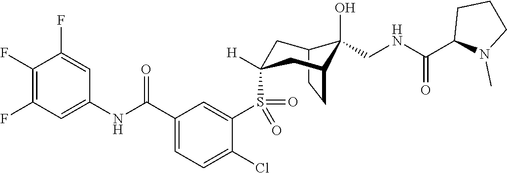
C12CCC(CC(S(C3=CC(C(NC4=CC(F)=C(F)C(F)=C4)=O)=CC=C3Cl)(=O)=O)([H])C1)C2(O)CNC(C1N(C)CCC1)=O
